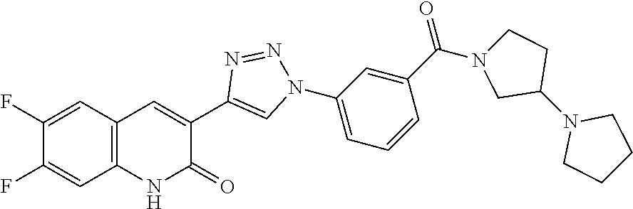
C1=C(F)C(F)=CC2=C1NC(=O)C(C1=CN(C3=CC=CC(C(=O)N4CCC(N5CCCC5)C4)=C3)N=N1)=C2
